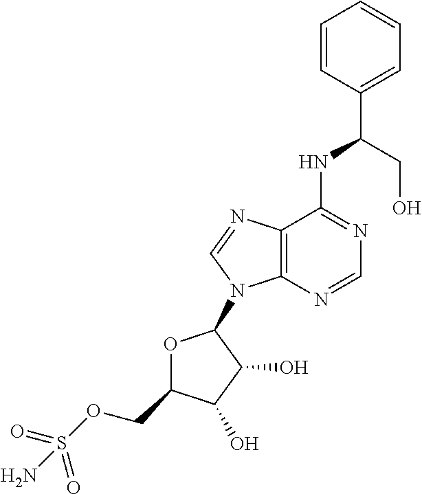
N(C1=NC=NC2=C1N=CN2C1OC(COS(=O)(=O)N)C(O)C1O)C(C1=CC=CC=C1)CO
